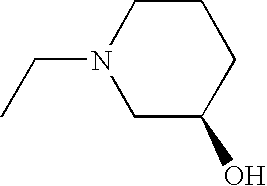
C(N1CC(O)CCC1)C
